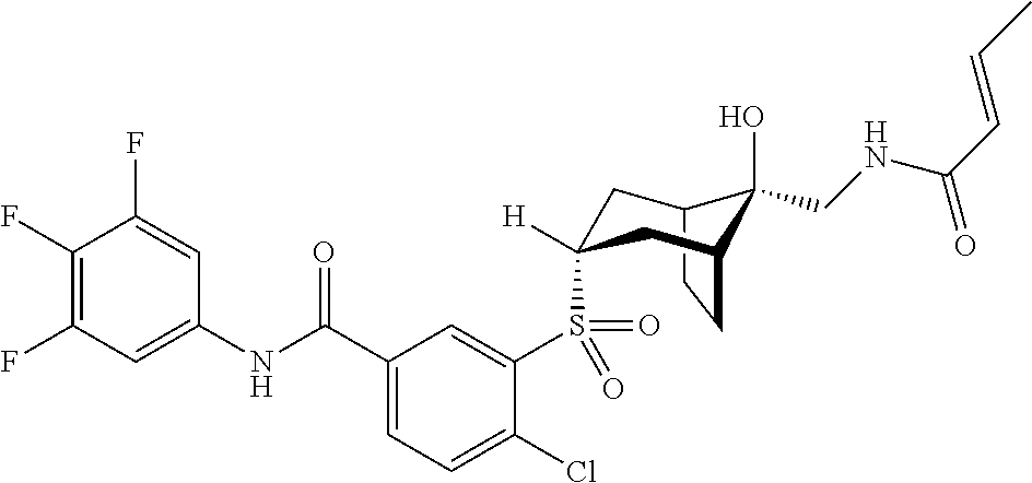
C12CCC(CC(S(C3=CC(C(NC4=CC(F)=C(F)C(F)=C4)=O)=CC=C3Cl)(=O)=O)([H])C1)C2(O)CNC(C=CC)=O
